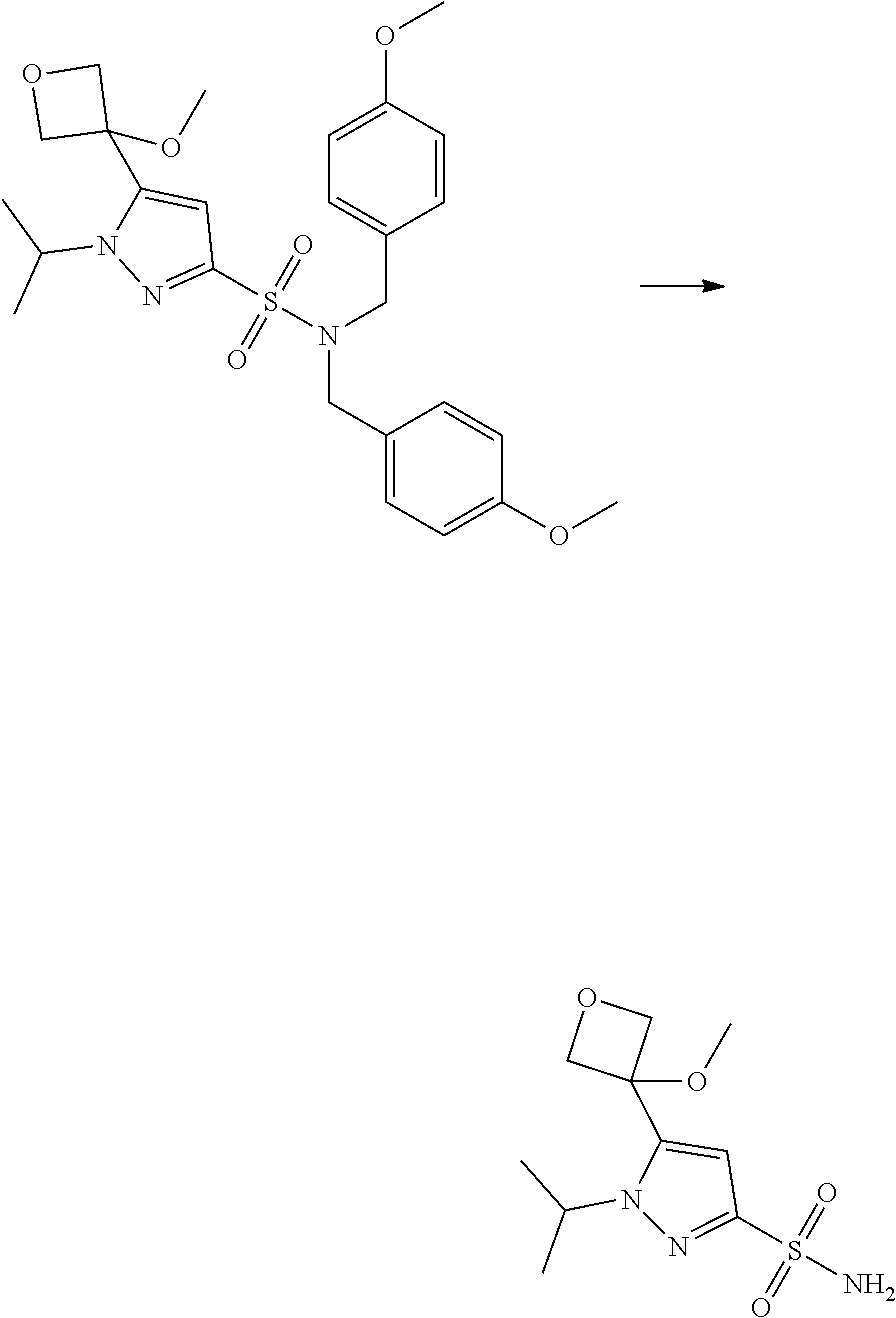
N(CC1=CC=C(OC)C=C1)(CC1=CC=C(OC)C=C1)S(C1=NN(C(C)C)C(C2(OC)COC2)=C1)(=O)=O.N1(C(C)C)N=C(S(N)(=O)=O)C=C1C1(OC)COC1
